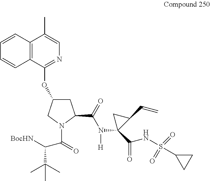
C1C(OC2=NC=C(C)C3=C2C=CC=C3)CN(C(=O)C([BocHN])C(C)(C)C)C1C(=O)N(C1(C(=O)NS(C2CC2)(=O)=O)C(C=C)C1)[H]
